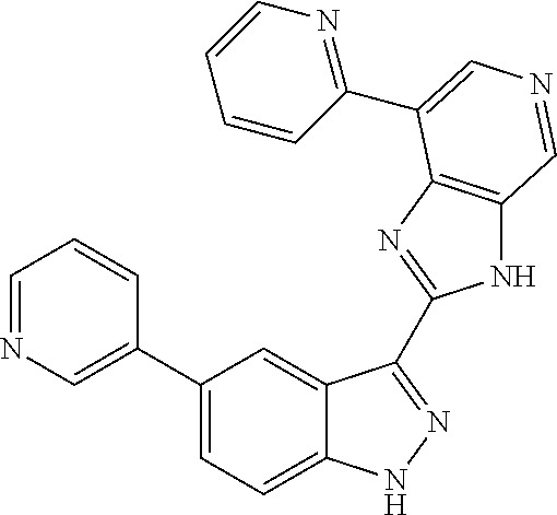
C1(C2=CN=CC=C2)=CC=C2C(=C1)C(C1=NC3=C(N1)C=NC=C3C1=NC=CC=C1)=NN2
